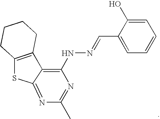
C12=C(C3=C(NN=CC4=CC=CC=C4O)N=C(C)N=C3S1)CCCC2
